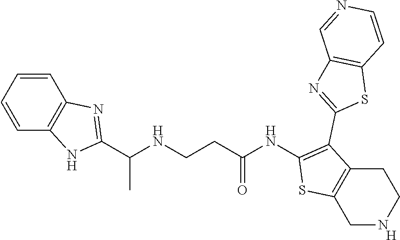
[H].C1(NC(CCNC(C2=NC3=C(N2)C=CC=C3)C)=O)=C(C2=NC3=C(S2)C=CN=C3)C2=C(S1)CNCC2
